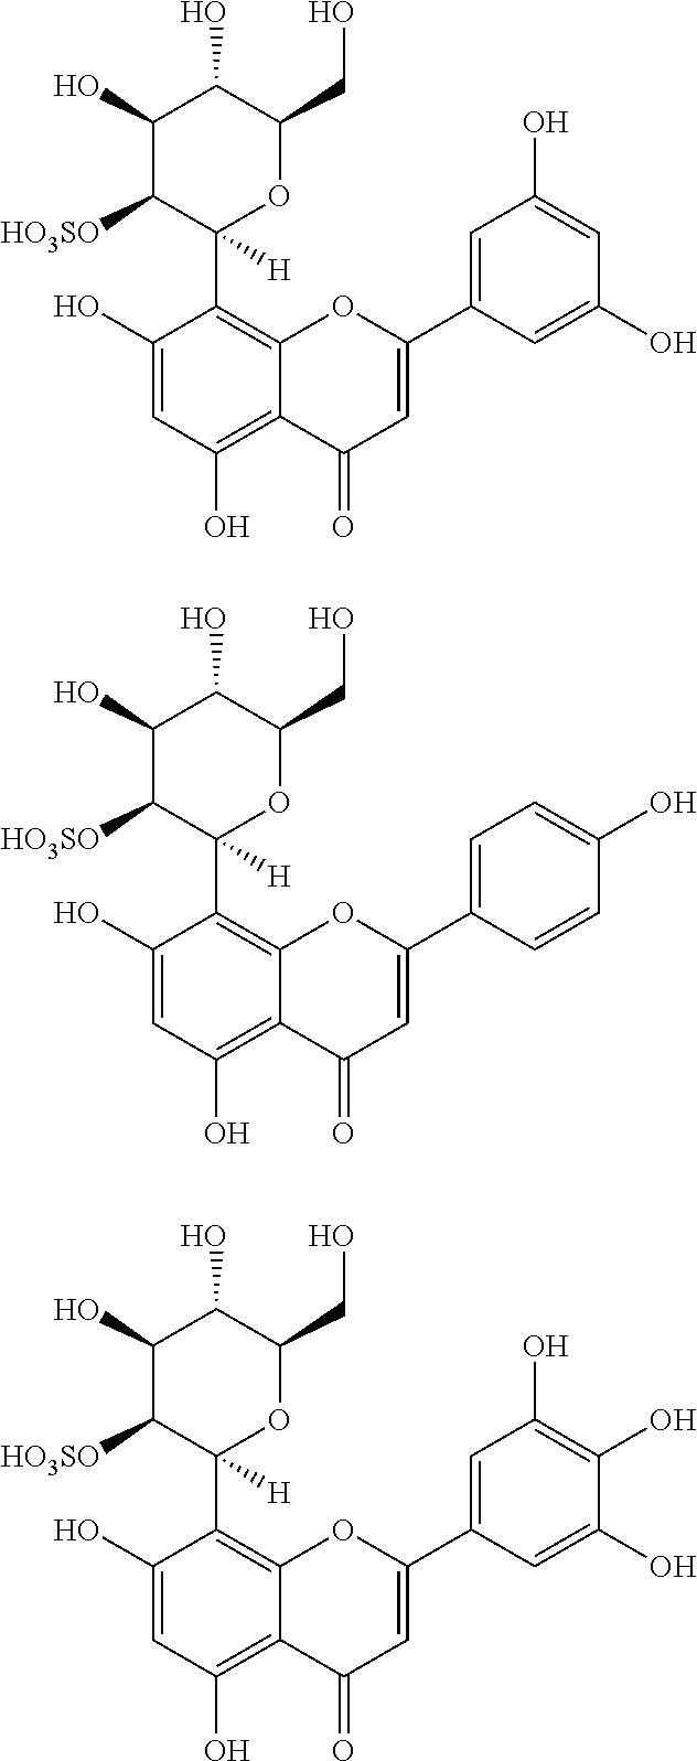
C1(O)=C2C(=C(C3([H])C([HO3SO])C(O)C(O)C(CO)O3)C(O)=C1)OC(C1=CC(O)=CC(O)=C1)=CC2=O.C1(O)=C2C(=C(C3([H])C([HO3SO])C(O)C(O)C(CO)O3)C(O)=C1)OC(C1=CC=C(O)C=C1)=CC2=O.C1(O)=C2C(=C(C3([H])C([HO3SO])C(O)C(O)C(CO)O3)C(O)=C1)OC(C1=CC(O)=C(O)C(O)=C1)=CC2=O
